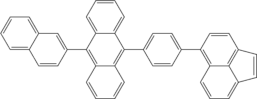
C1=C2C(=CC=C1)C=C(C1=C3C(=C(C4=CC=C(C5=C6C7=C(C=C5)C=CC7=CC=C6)C=C4)C4=CC=CC=C14)C=CC=C3)C=C2
